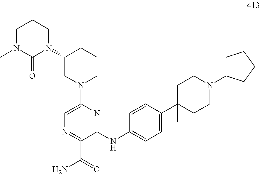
C1(N2CCCN(C)C2=O)CN(C2=CN=C(C(N)=O)C(NC3=CC=C(C4(C)CCN(C5CCCC5)CC4)C=C3)=N2)CCC1
